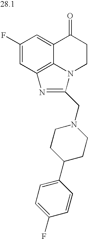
C1(F)=CC2=C3C(=C1)C(=O)CCN3C(CN1CCC(C3=CC=C(F)C=C3)CC1)=N2
